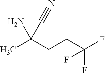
CC(CCC(F)(F)F)(N)C#N
